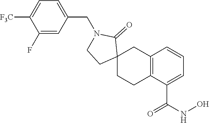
C1(F)=CC(CN2C(=O)C3(CC4=C(C(C(NO)=O)=CC=C4)CC3)CC2)=CC=C1[F3C]
